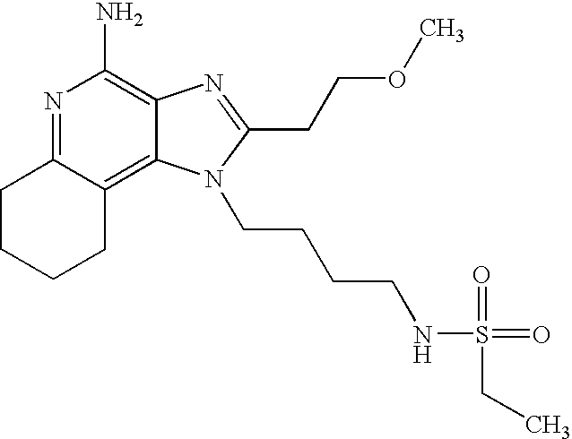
N1=C2C(=C3C(=C1N)N=C(CCOC)N3CCCCNS(=O)(CC)=O)CCCC2
